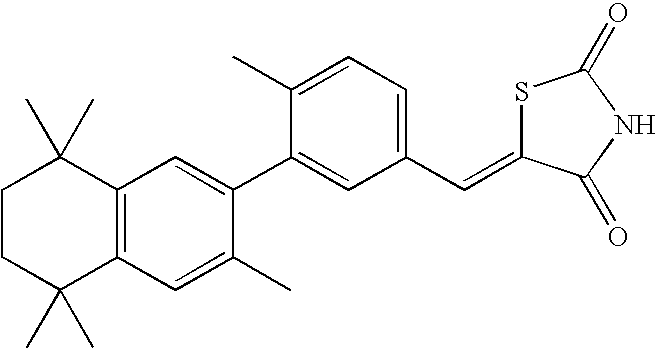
C1CC(C)(C)C2=C(C1(C)C)C=C(C1=CC(C=C3SC(=O)NC3=O)=CC=C1C)C(C)=C2
